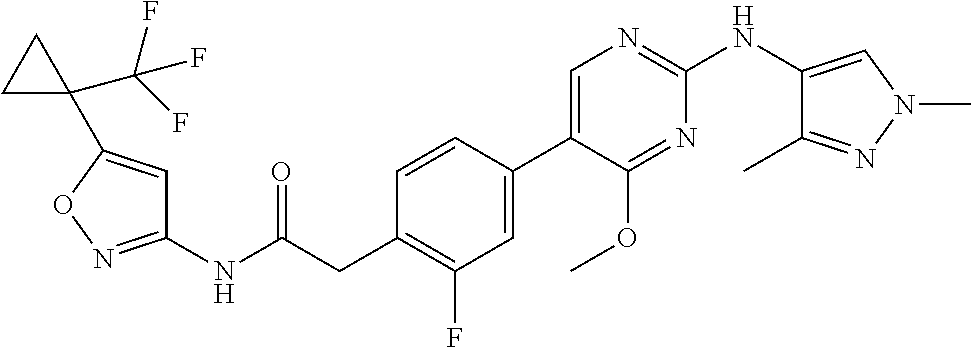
C1(NC(=O)CC2=C(F)C=C(C3=CN=C(NC4=CN(C)N=C4C)N=C3OC)C=C2)=NOC(C2(C(F)(F)F)CC2)=C1
